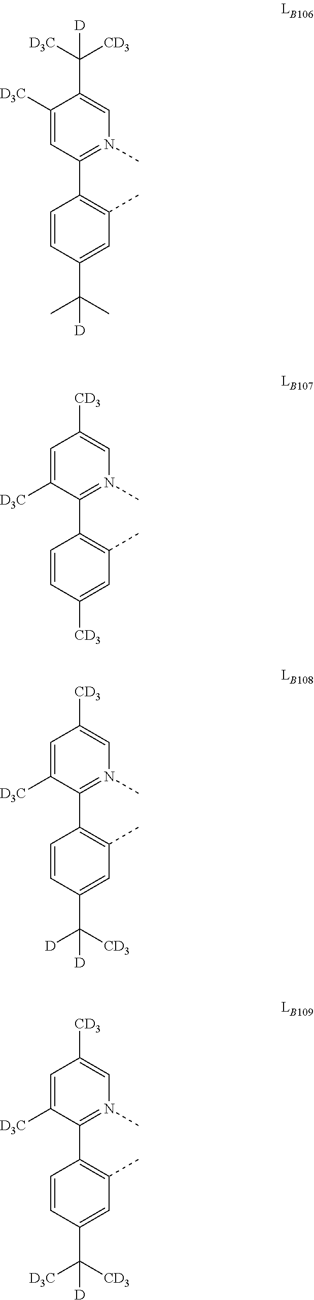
C1([D3C])=CC(C2=C(C)C=C(C(C)(C)[D])C=C2)=N(C)C=C1C([CD3])([D3C])[D].C1=C([D3C])C(C2=C(C)C=C([CD3])C=C2)=N(C)C=C1[CD3].C1=C([D3C])C(C2=C(C)C=C(C([CD3])([D])[D])C=C2)=N(C)C=C1[CD3].C1=C([D3C])C(C2=C(C)C=C(C([CD3])([D3C])[D])C=C2)=N(C)C=C1[CD3]
